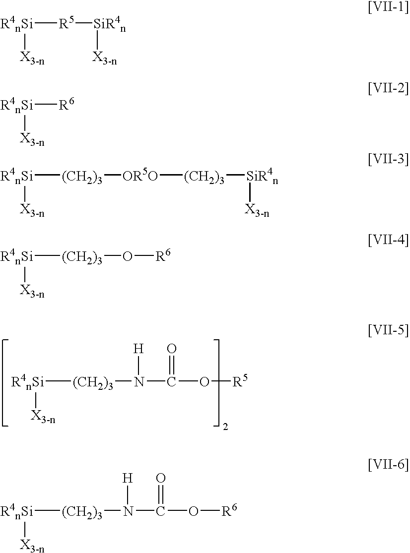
[R4nSi]([(CH2)3]N(C(O[R5])=O)[H])[X3-n].[R4nSi]([R5][SiR4n][X3-n])[X3-n].[R4nSi]([R6])[X3-n].[R4nSi]([(CH2)3][OR5O][(CH2)3][SiR4n][X3-n])[X3-n].[R4nSi]([(CH2)3]O[R6])[X3-n].[R4nSi]([(CH2)3]N(C(O[R6])=O)[H])[X3-n]
